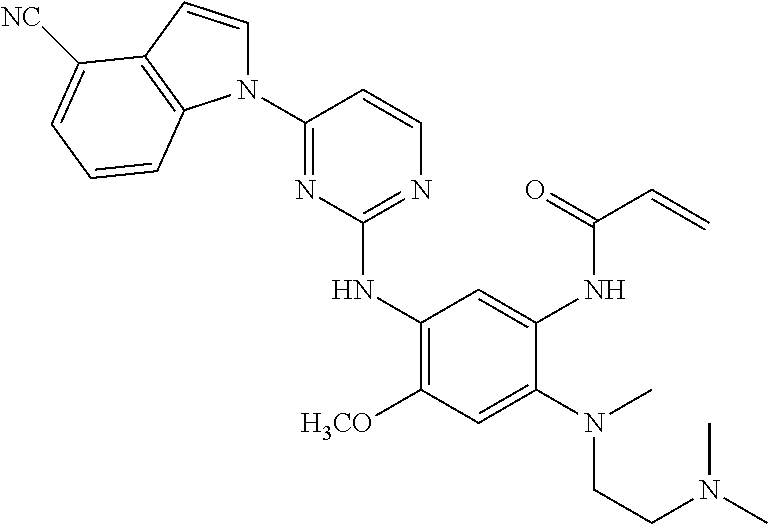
C1(NC2=NC=CC(N3C=CC4=C3C=CC=C4[NC])=N2)=C([H3CO])C=C(N(C)CCN(C)C)C(NC(C=C)=O)=C1
